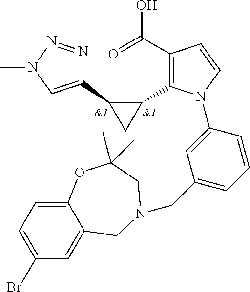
C12=CC=C(Br)C=C1CN(CC1=CC=CC(N3C(C4C(C5=CN(C)N=N5)C4)=C(C(=O)O)C=C3)=C1)CC(C)(C)O2
